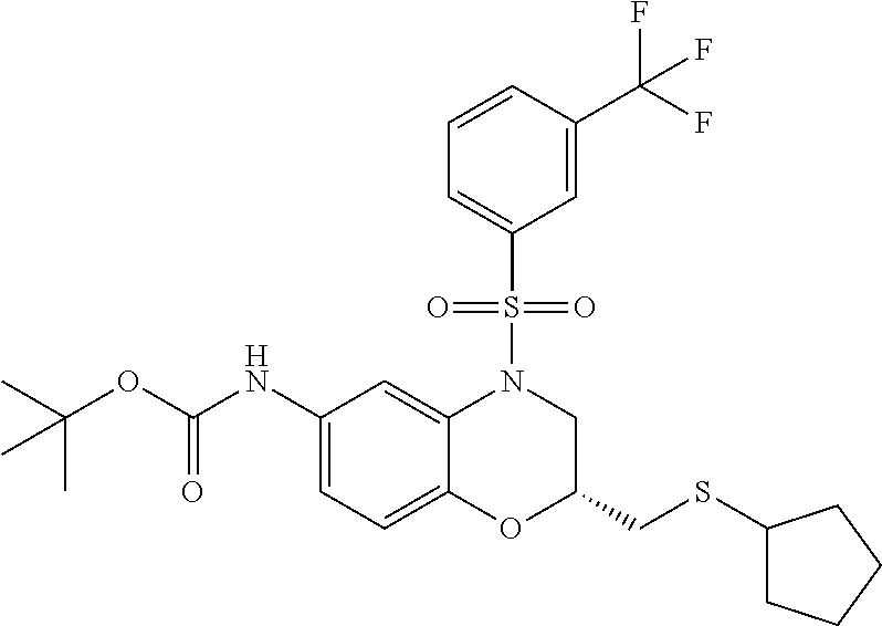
C1(NC(OC(C)(C)C)=O)=CC=C2C(=C1)N(S(C1=CC=CC(C(F)(F)F)=C1)(=O)=O)CC(CSC1CCCC1)O2
